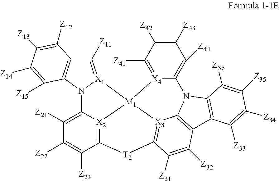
C1([Z11])=[X1]2N(C3=C1C([Z12])=C([Z13])C([Z14])=C3[Z15])C1=C([Z21])C([Z22])=C([Z23])C3=[X2]1[M1]21[X4]2=C([Z41])C([Z42])=C([Z43])C([Z44])=C2N2C4=C(C5=C2C([Z36])=C([Z35])C([Z34])=C5[Z33])C([Z32])=C([Z31])C(=[X3]14)[T2]3
